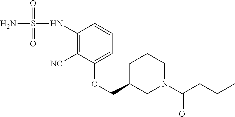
C1(NS(N)(=O)=O)=C([NC])C(OCC2CN(C(CCC)=O)CCC2)=CC=C1
